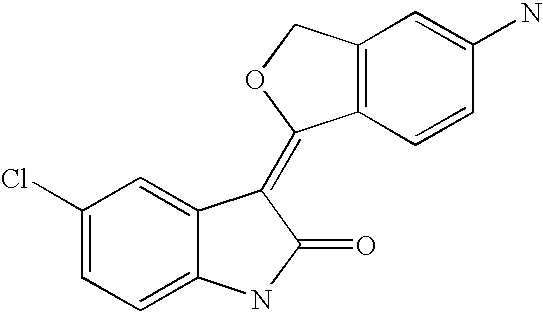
C12=C(C=C(N)C=C1)COC2=C1C2=CC(Cl)=CC=C2NC1=O
